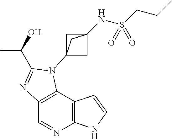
C1=NC2=C(C3=C1N=C(C(C)O)N3C13CC(NS(CCC)(=O)=O)(C1)C3)C=CN2
